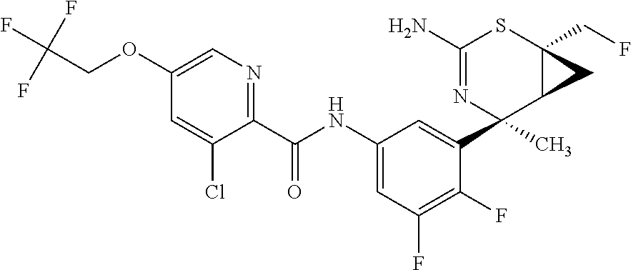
C1(N)=NC(C2=CC(NC(C3=NC=C(OCC(F)(F)F)C=C3Cl)=O)=CC(F)=C2F)(C)C2C(CF)(S1)C2
